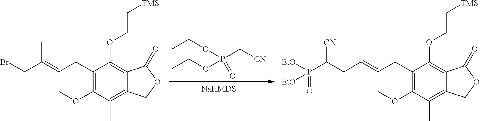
C1(CC=C(CBr)C)=C(OC)C(C)=C2C(=C1OCC[TMS])C(=O)OC2.CCOP(C[CN])(=O)OCC.C1(CC=C(CC(P([EtO])(=O)[EtO])[CN])C)=C(OC)C(C)=C2C(=C1OCC[TMS])C(=O)OC2
